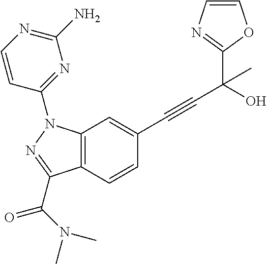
C12=C(C=CC(C#CC(O)(C3=NC=CO3)C)=C1)C(C(N(C)C)=O)=NN2C1=NC(N)=NC=C1
